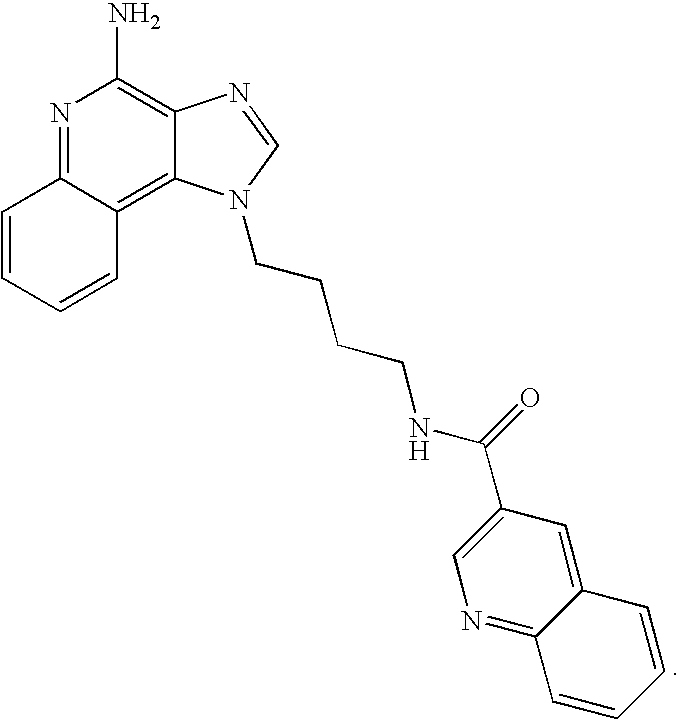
C1=CC=CC2=C3C(=C(N)N=C12)N=CN3CCCCNC(=O)C1=CN=C2C(=C1)C=CC=C2
